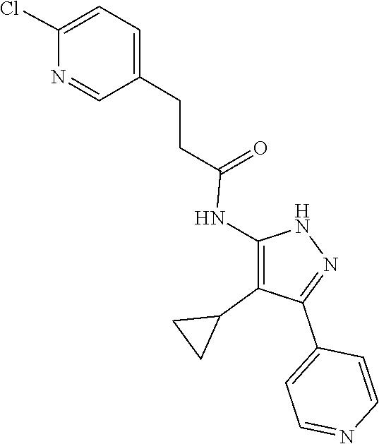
N1C(NC(CCC2=CC=C(Cl)N=C2)=O)=C(C2CC2)C(C2=CC=NC=C2)=N1
